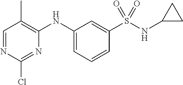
C1=NC(Cl)=NC(NC2=CC=CC(S(NC3CC3)(=O)=O)=C2)=C1C
